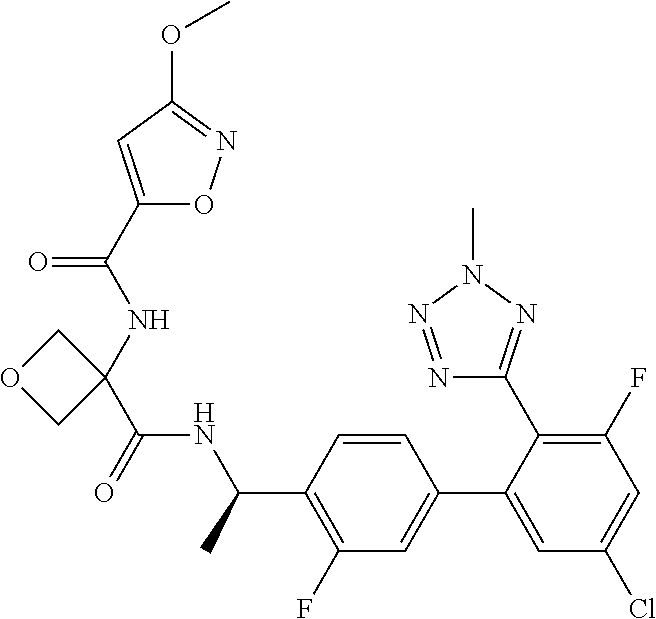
C1(C(NC2(C(NC(C3=C(F)C=C(C4=CC(Cl)=CC(F)=C4C4=NN(C)N=N4)C=C3)C)=O)COC2)=O)=CC(OC)=NO1
